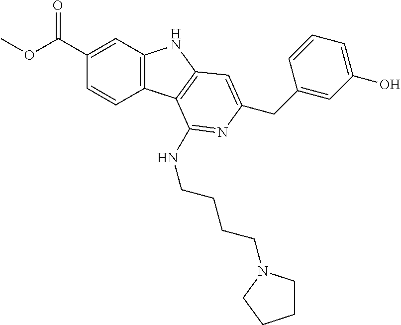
C1(C(OC)=O)=CC2=C(C=C1)C1=C(N2)C=C(CC2=CC(O)=CC=C2)N=C1NCCCCN1CCCC1
